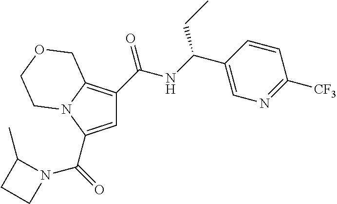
C1=C(C(=O)N2C(C)CC2)N2C(=C1C(=O)NC(C1=CN=C([CF3])C=C1)CC)COCC2
